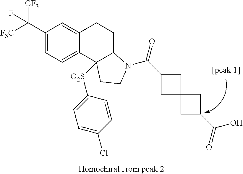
C1(C([F3C])([CF3])F)=CC=C2C(=C1)CCC1C2([O2S]C2=CC=C(Cl)C=C2)CCN1C(C1CC2(C1)CC(C(=O)O)C2)=O
